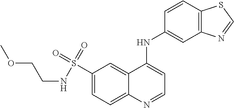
S(C1=CC=C2C(=C1)C(NC1=CC3=C(C=C1)SC=N3)=CC=N2)(NCCOC)(=O)=O
